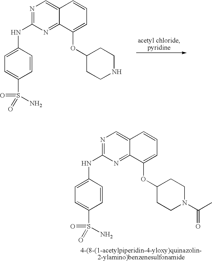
N1=C(NC2=CC=C(S(=O)(N)=O)C=C2)N=C2C(=C1)C=CC=C2OC1CCNCC1.N1=C(NC2=CC=C(S(=O)(N)=O)C=C2)N=C2C(=C1)C=CC=C2OC1CCN(C(C)=O)CC1
